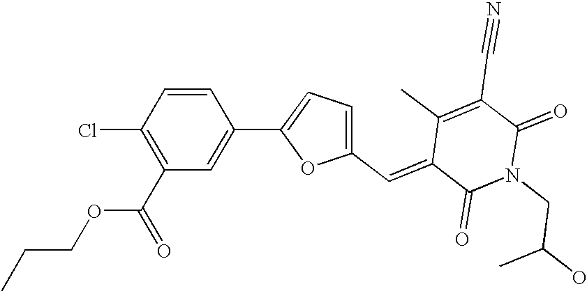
C1(Cl)=C(C(=O)OCCC)C=C(C2=CC=C(C=C3C(=O)N(CC(C)O)C(=O)C(C#N)=C3C)O2)C=C1
